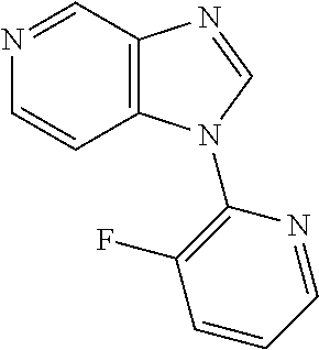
C1=NC=CC2=C1N=CN2C1=C(F)C=CC=N1
